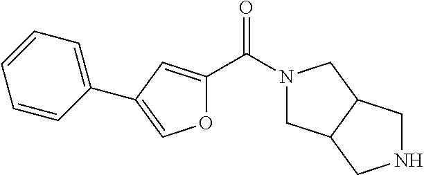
N1(C(C2=CC(C3=CC=CC=C3)=CO2)=O)CC2C(C1)CNC2
